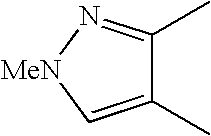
C1(C)=N[MeN]C=C1C
